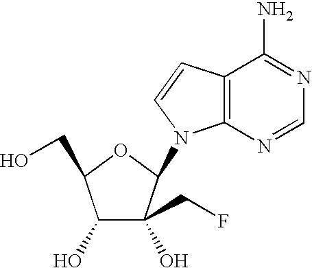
C1(O)C(O)(CF)C(N2C3=C(C(N)=NC=N3)C=C2)OC1CO
